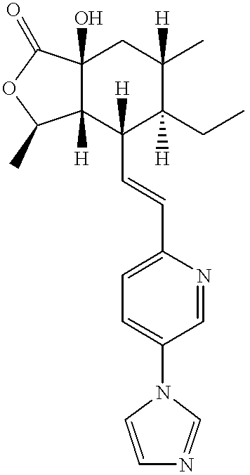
C12(O)C([H])(C(C=CC3=CC=C(N4C=CN=C4)C=N3)([H])C(CC)([H])C(C)([H])C1)C(C)OC2=O
